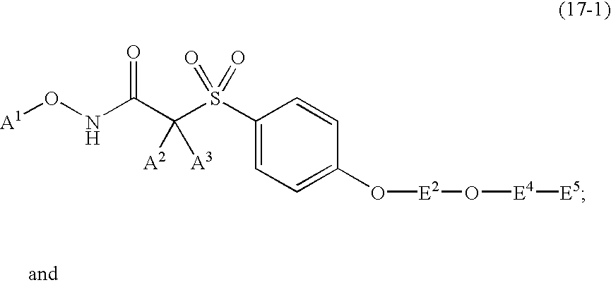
[A1]ONC(C(S(C1=CC=C(O[E2]O[E4][E5])C=C1)(=O)=O)([A2])[A3])=O
